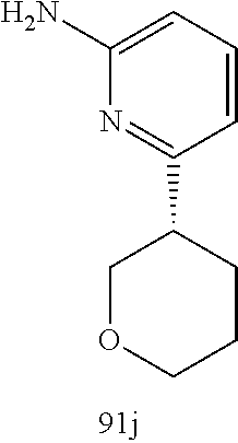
C1=CC=C(N)N=C1C1COCCC1
